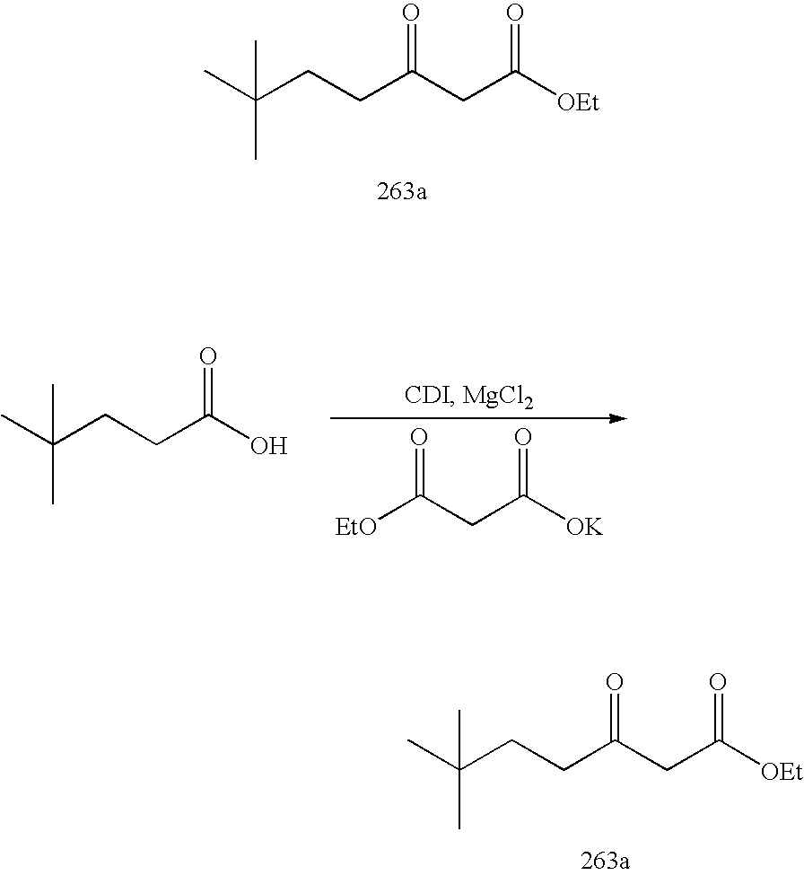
CC(CCC(CC([OEt])=O)=O)(C)C.[EtO]C(CC([OK])=O)=O.CC(CCC(O)=O)(C)C.CC(CCC(CC([OEt])=O)=O)(C)C
